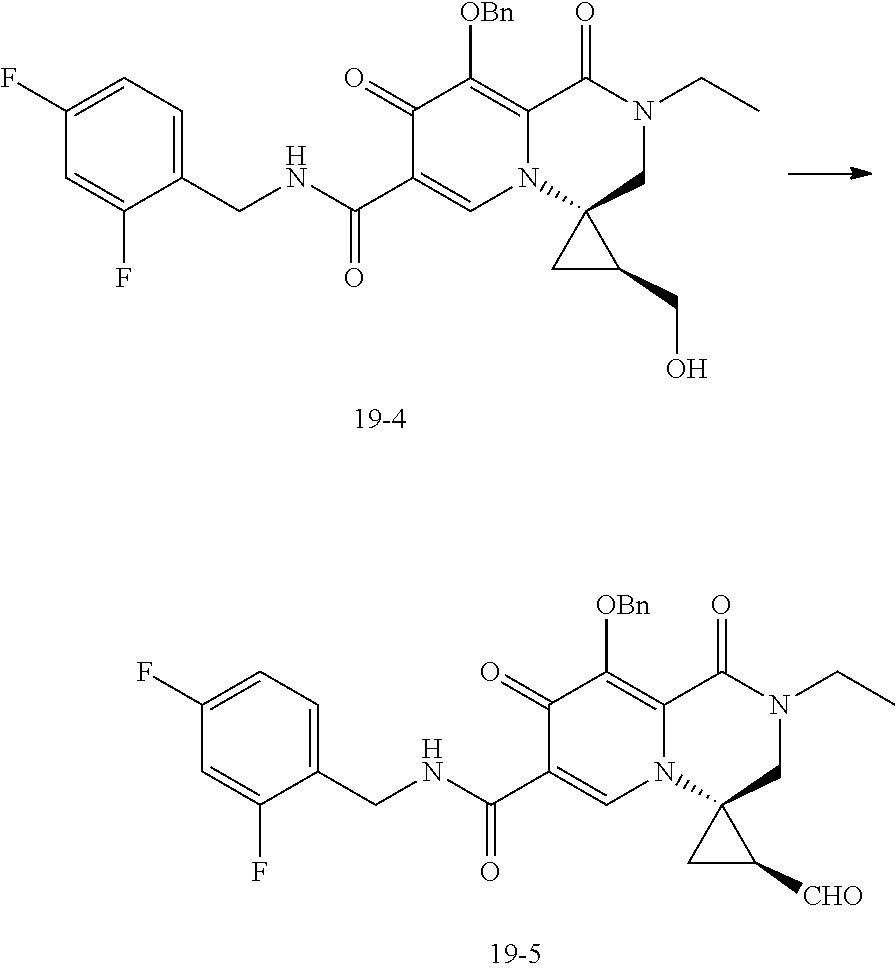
C1(F)=CC=C(CNC(C2=CN3C(=C([OBn])C2=O)C(=O)N(CC)CC32CC2CO)=O)C(F)=C1.C1(F)=CC=C(CNC(C2=CN3C(=C([OBn])C2=O)C(=O)N(CC)CC32CC2[CHO])=O)C(F)=C1
